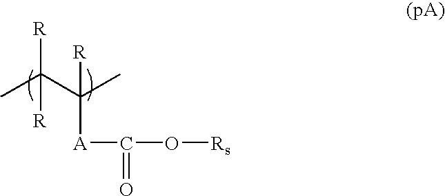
CC(C(C)([A]C(O[Rs])=O)[R])([R])[R]
